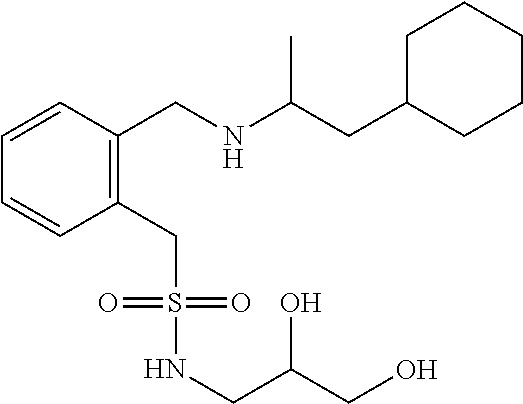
C1C(CC(NCC2=C(CS(NCC(CO)O)(=O)=O)C=CC=C2)C)CCCC1
